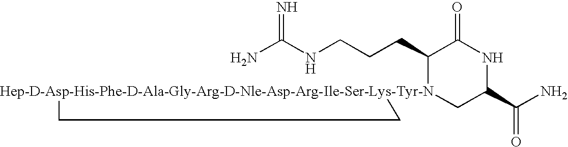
NC(NCCCC1[Hep-D-Asp-His-Phe-D-Ala-Gly-Arg-D-Nle-Asp-Arg-Ile-Ser-Lys-Tyr-N]2(CC(C(N)=O)NC1=O)CC2)=N
